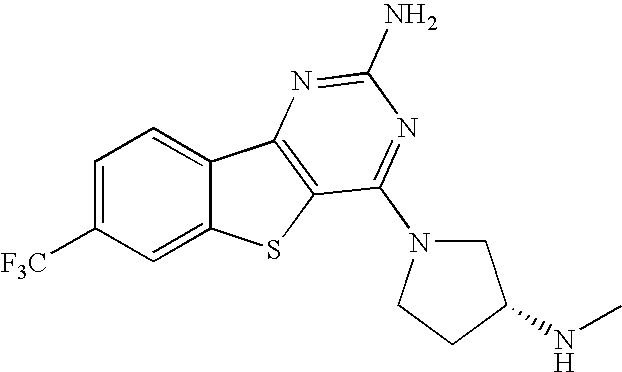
C1=C([F3C])C=C2C(=C1)C1=C(S2)C(N2CC(NC)CC2)=NC(N)=N1
